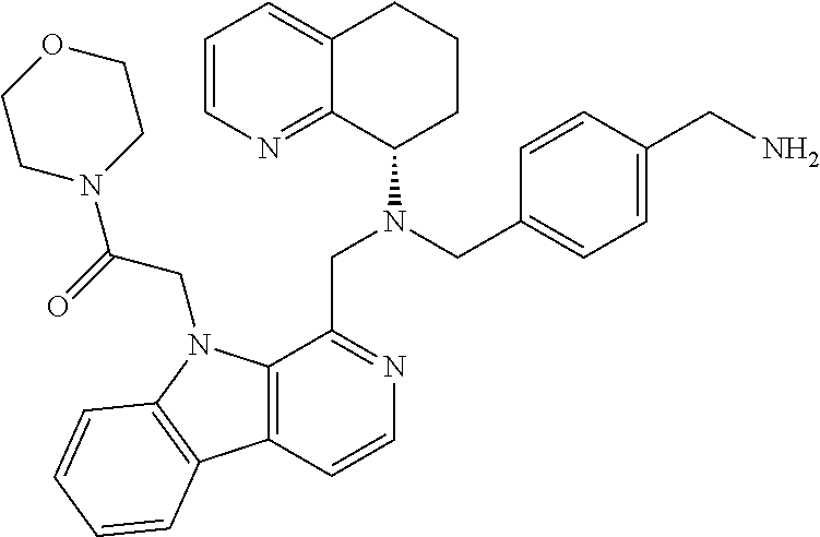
C1=CN=C2C(=C1)CCCC2N(CC1=CC=C(CN)C=C1)CC1=NC=CC2=C1N(CC(N1CCOCC1)=O)C1=C2C=CC=C1
